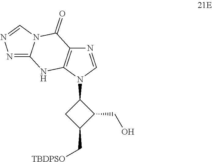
N1=CN(C2CC(C[TBDPSO])C2CO)C2=C1C(=O)N1C(=NN=C1)N2
